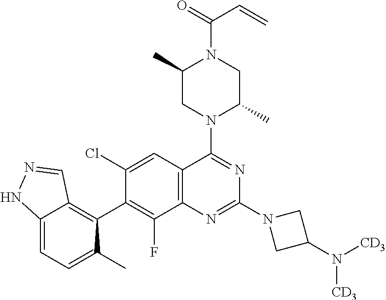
C12=CC=C(C)C(C3=C(F)C4=C(C=C3Cl)C(N3C(C)CN(C(=O)C=C)C(C)C3)=NC(N3CC(N([CD3])[CD3])C3)=N4)=C1C=NN2
